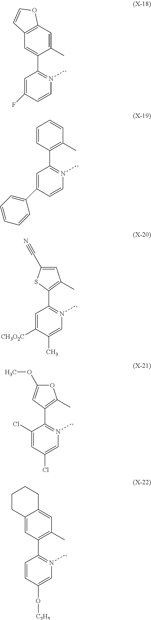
C12=C(C=C(C)C(C3=N(C)C=CC(F)=C3)=C1)OC=C2.C1=CC(C2=N(C)C=CC(C3=CC=CC=C3)=C2)=C(C)C=C1.C1(C2=N(C)C=C(C)C([CH3O2C])=C2)=C(C)C=C(C#N)S1.C1(C2=N(C)C=C(Cl)C=C2Cl)=C(C)OC(OC)=C1.C12=CC(C3=N(C)C=C(O[C2H5])C=C3)=C(C)C=C1CCCC2
